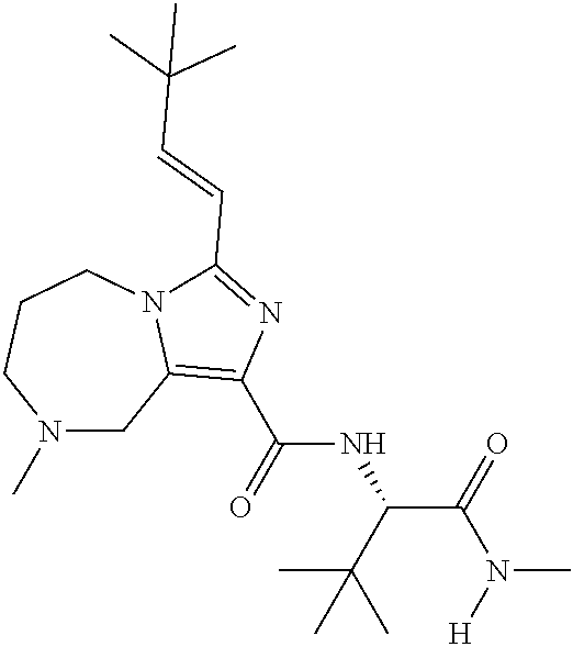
N1(C)CC2=C(C(=O)NC(C(=O)N([H])C)C(C)(C)C)N=C(C=CC(C)(C)C)N2CCC1
